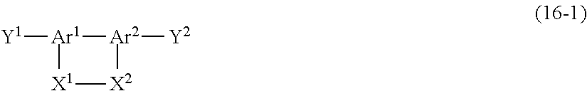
[Y1][Ar1]1[Ar2]([Y2])[X2][X1]1
